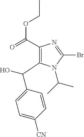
C1(C(=O)OCC)=C(C(O)C2=CC=C([CN])C=C2)N(C(C)C)C(Br)=N1
